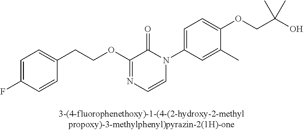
C1=C(F)C=CC(CCOC2=NC=CN(C3=CC=C(OCC(O)(C)C)C(C)=C3)C2=O)=C1
